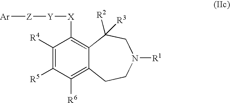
C12=C([X][Y][Z][Ar])C([R4])=C([R5])C([R6])=C1CCN([R1])CC2([R2])[R3]
